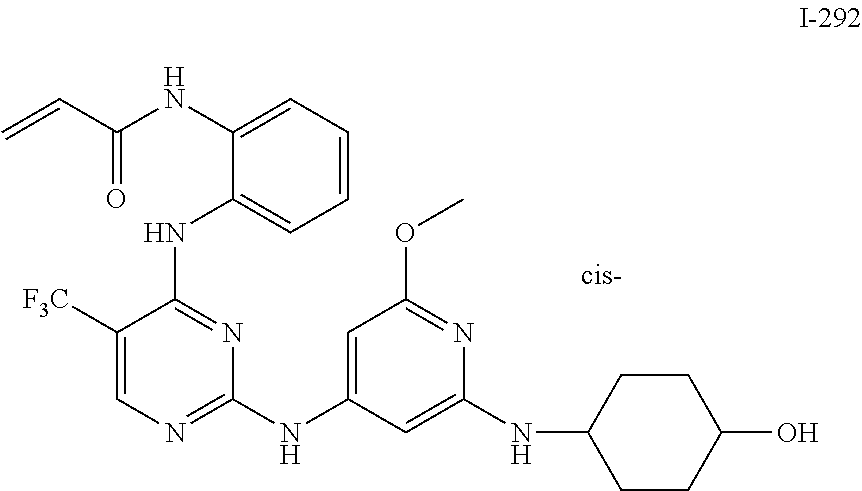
C1([F3C])=CN=C([N H]C2=CC(OC)=NC([N H]C3CCC(O)CC3)=C2)N=C1NC1=CC=CC=C1NC(C=C)=O
